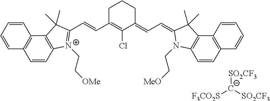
C12=C(C3=C(C=C1)C=CC=C3)C(C)(C)C(C=CC1=C(Cl)C(=CC=C3C(C)(C)C4=C(C=CC5=C4C=CC=C5)N3CC[MeO])CCC1)=[N+]2CC[OMe].[SO2CF3][C-]([SO2CF3])[F3CO2S]
